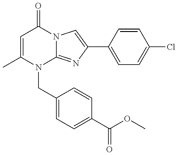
C1=C(C)N(CC2=CC=C(C(OC)=O)C=C2)C2=NC(C3=CC=C(Cl)C=C3)=CN2C1=O
